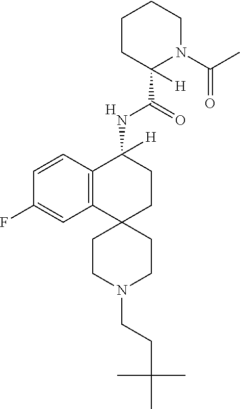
C12=C(C=CC(F)=C1)C(NC(C1([H])N(C(C)=O)CCCC1)=O)([H])CCC21CCN(CCC(C)(C)C)CC1.[H]
